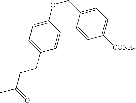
C(C1=CC=C([CONH2])C=C1)OC1=CC=C(CCC(=O)C)C=C1
